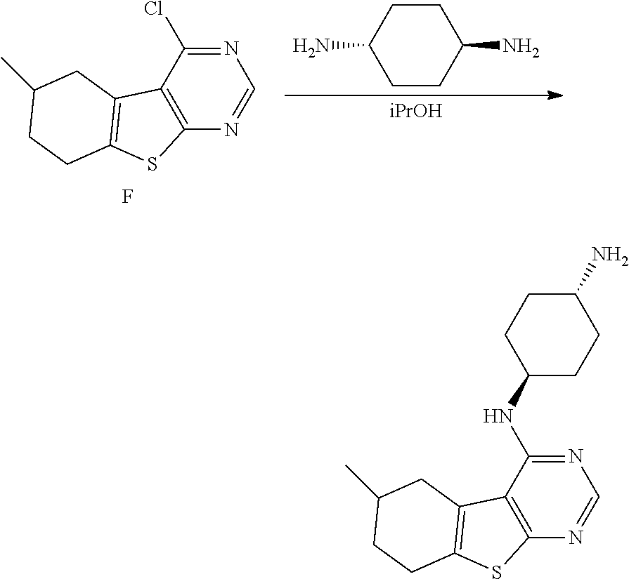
C1CC(N)CCC1N.[iPrOH].N1=C(Cl)C2=C(N=C1)SC1=C2CC(C)CC1.F.N1=C(NC2CCC(N)CC2)C2=C(N=C1)SC1=C2CC(C)CC1
